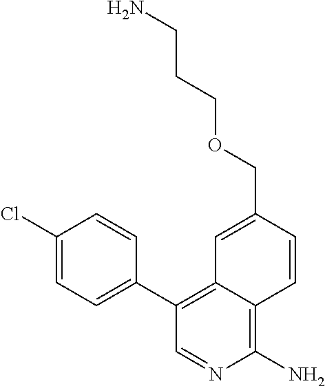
O(CC1=CC2=C(C3=CC=C(Cl)C=C3)C=NC(N)=C2C=C1)CCCN
